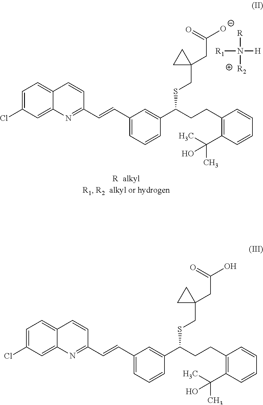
C1=C(Cl)C=C2C(=C1)C=CC(C=CC1=CC=CC(C(CCC3=C(C(C)(C)O)C=CC=C3)SCC3(CC([O-])=O)CC3)=C1)=N2.[R]N([H])([R2])[R1].C1=C(Cl)C=C2C(=C1)C=CC(C=CC1=CC=CC(C(CCC3=C(C(C)(C)O)C=CC=C3)SCC3(CC(O)=O)CC3)=C1)=N2
